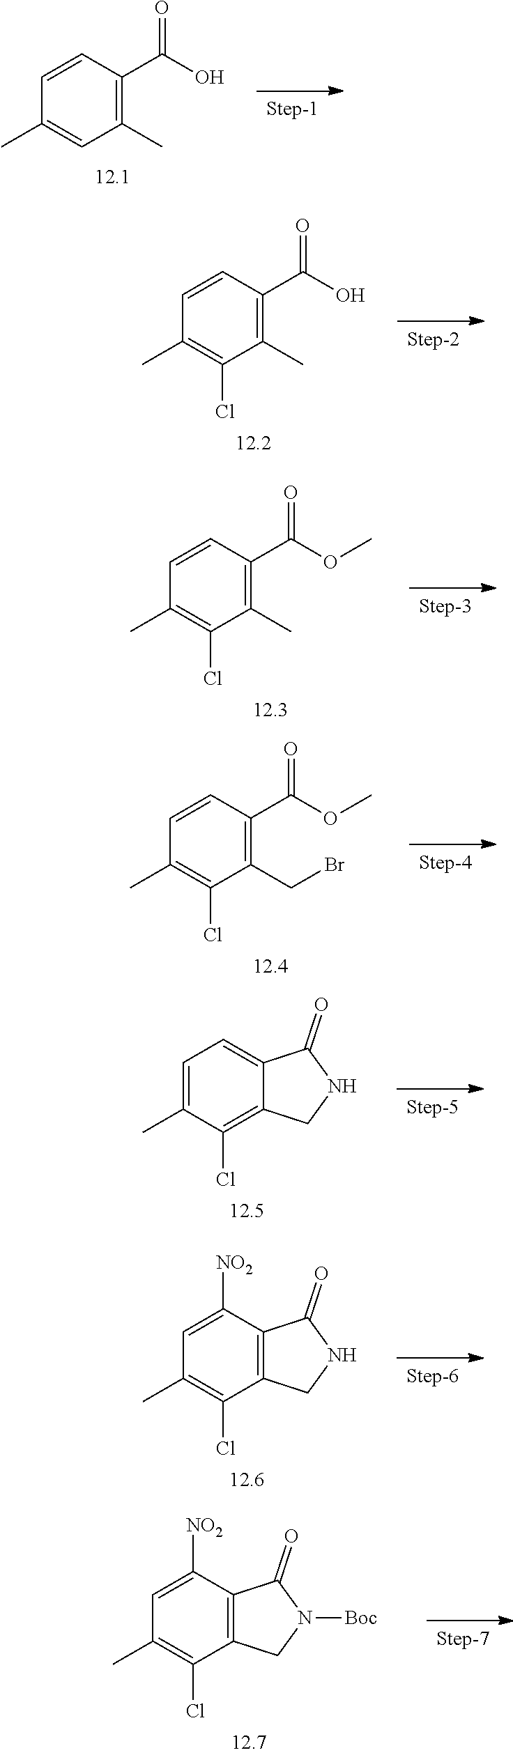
C1=CC(C)=CC(C)=C1C(O)=O.C1=CC(C)=C(Cl)C(C)=C1C(O)=O.C1=CC(C)=C(Cl)C(C)=C1C(OC)=O.C1=CC(C)=C(Cl)C(CBr)=C1C(OC)=O.C1=C2C(=C(Cl)C(C)=C1)CNC2=O.C1([NO2])=CC(C)=C(Cl)C2=C1C(=O)NC2.C1([NO2])=CC(C)=C(Cl)C2=C1C(=O)N([Boc])C2
